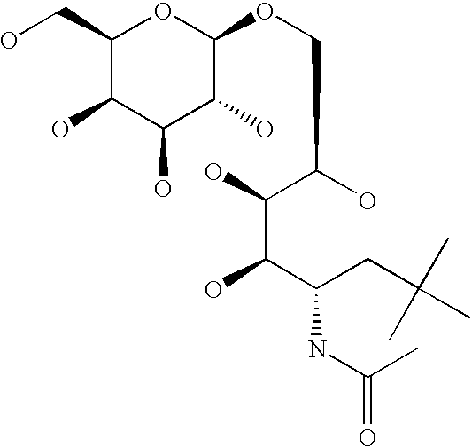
C1(CO)C(O)C(O)C(O)C(OCC(O)C(O)C(C(CC(C)(C)C)NC(=O)C)O)O1
